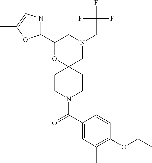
N1(CC(F)(F)F)CC2(OC(C3=NC=C(C)O3)C1)CCN(C(C1=CC(C)=C(OC(C)C)C=C1)=O)CC2
